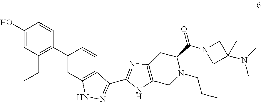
C1(O)=CC(CC)=C(C2=CC3=C(C=C2)C(C2=NC4=C(N2)CN(CCC)C(C(N2CC(N(C)C)(C)C2)=O)C4)=NN3)C=C1
